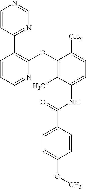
C1=CC(C2=C(OC3=C(C)C(NC(C4=CC=C(OC)C=C4)=O)=CC=C3C)N=CC=C2)=NC=N1
